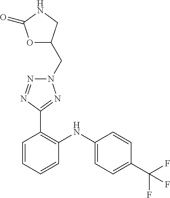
C1=CC(C(F)(F)F)=CC=C1NC1=C(C2=NN(CC3OC(=O)NC3)N=N2)C=CC=C1
